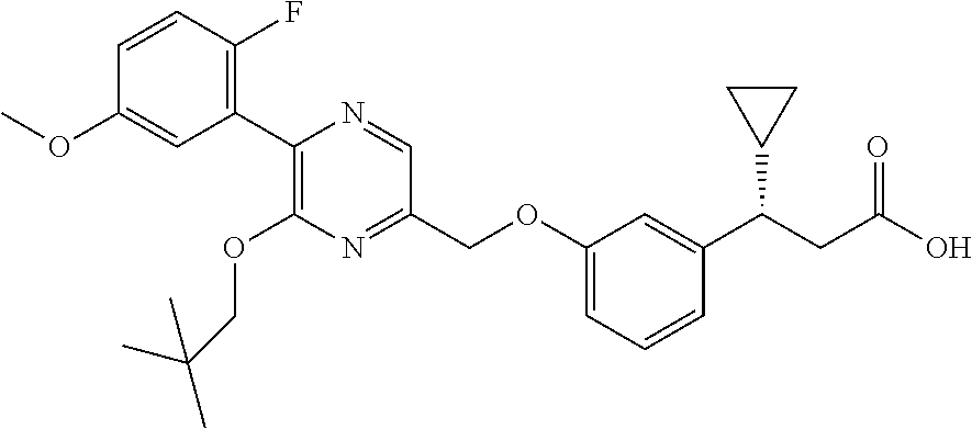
C1(C2=C(OCC(C)(C)C)N=C(COC3=CC=CC(C(CC(=O)O)C4CC4)=C3)C=N2)=C(F)C=CC(OC)=C1
